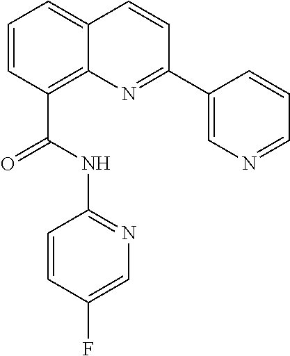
C1=CC(C(NC2=NC=C(F)C=C2)=O)=C2C(=C1)C=CC(C1=CN=CC=C1)=N2
